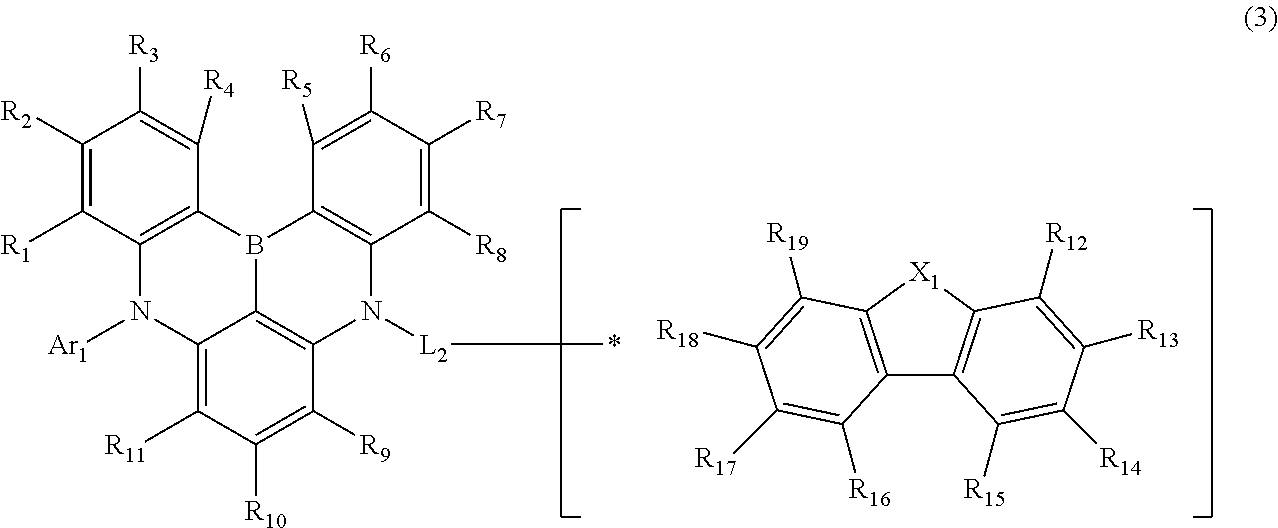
C12=C([R11])C([R10])=C([R9])C3=C1B(C1=C(N2[Ar1])C([R1])=C([R2])C([R3])=C1[R4])C1=C(N3[L2]*)C([R8])=C([R7])C([R6])=C1[R5].C12=C([X1]C3=C1C([R15])=C([R14])C([R13])=C3[R12])C([R19])=C([R18])C([R17])=C2[R16]
